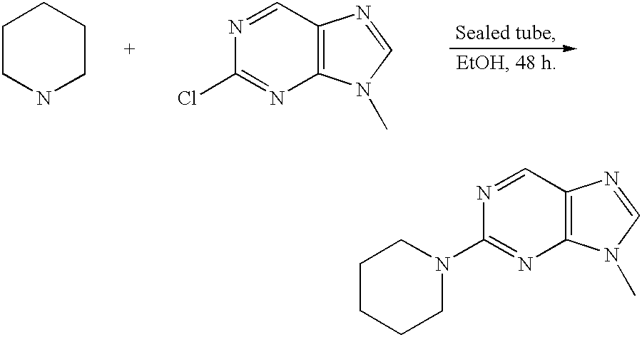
C12=C(C=NC(Cl)=N1)N=CN2C.C1CCCCN1.[Sealed tube].C12=C(C=NC(N3CCCCC3)=N1)N=CN2C
